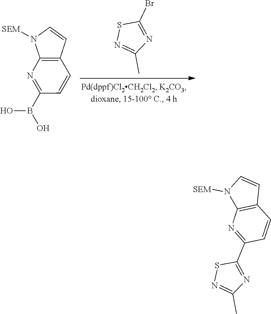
N1=C(Br)SN=C1C.C1=CN([SEM])C2=C1C=CC(B(O)O)=N2.C1=CN([SEM])C2=C1C=CC(C1=NC(C)=NS1)=N2
